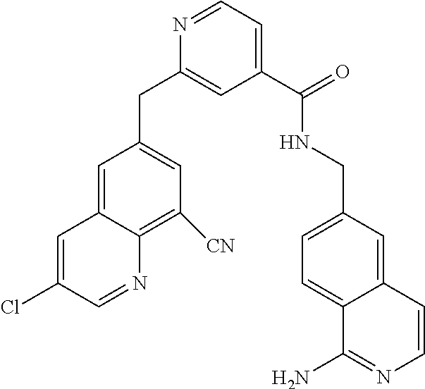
N1=CC=C(C(NCC2=CC=C3C(=C2)C=CN=C3N)=O)C=C1CC1=CC([CN])=C2C(=C1)C=C(Cl)C=N2
